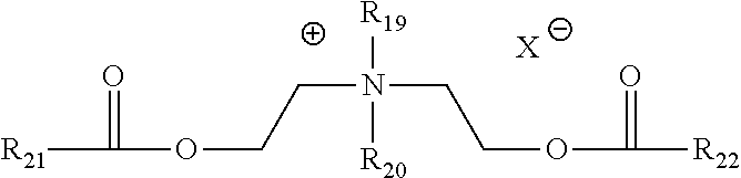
C(N(CCOC([R22])=O)([R19])[R20])COC([R21])=O.[X]
